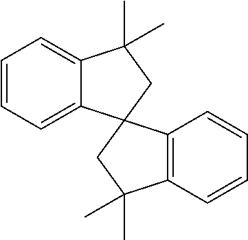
C1=CC=C2C(=C1)C(C)(C)CC21C2=C(C=CC=C2)C(C)(C)C1
